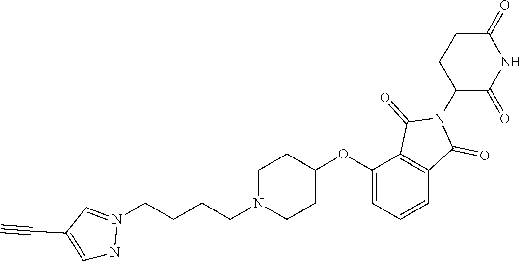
C1(=O)CCC(N2C(=O)C3=C(C2=O)C=CC=C3OC2CCN(CCCCN3=CC(C#C)=CN3)CC2)C(=O)N1
